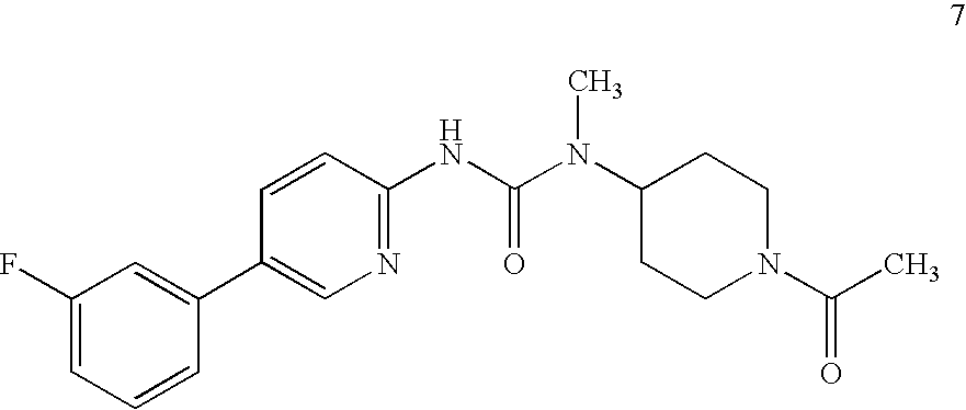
C1(F)=CC=CC(C2=CN=C(NC(N(C3CCN(C(C)=O)CC3)C)=O)C=C2)=C1
